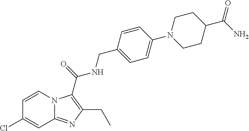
C12=NC(CC)=C(C(=O)NCC3=CC=C(N4CCC(C(N)=O)CC4)C=C3)N1C=CC(Cl)=C2
